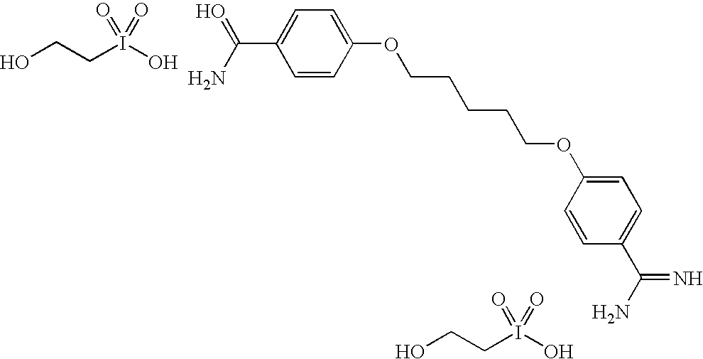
OCCI(O)(=O)=O.C1(C(N)=O)=CC=C(OCCCCCOC2=CC=C(C(N)=N)C=C2)C=C1.OCCI(O)(=O)=O
